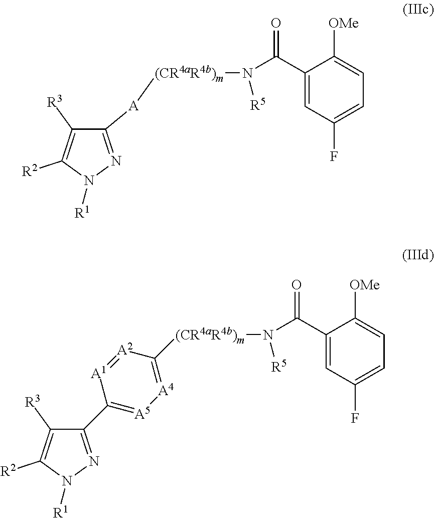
C1([R3])=C([R2])N([R1])N=C1[A][(CR4aR4b)m]N([R5])C(C1=CC(F)=CC=C1[OMe])=O.C1([R3])=C([R2])N([R1])N=C1C1=[A5][A4]=C([(CR4aR4b)m]N([R5])C(C2=CC(F)=CC=C2[OMe])=O)[A2]=[A1]1
